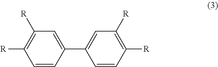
C1=CC([R])=C([R])C=C1C1=CC([R])=C([R])C=C1
